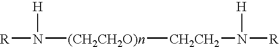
N([(CH2CH2O)n][CH2CH2]N([R])[H])([R])[H]
